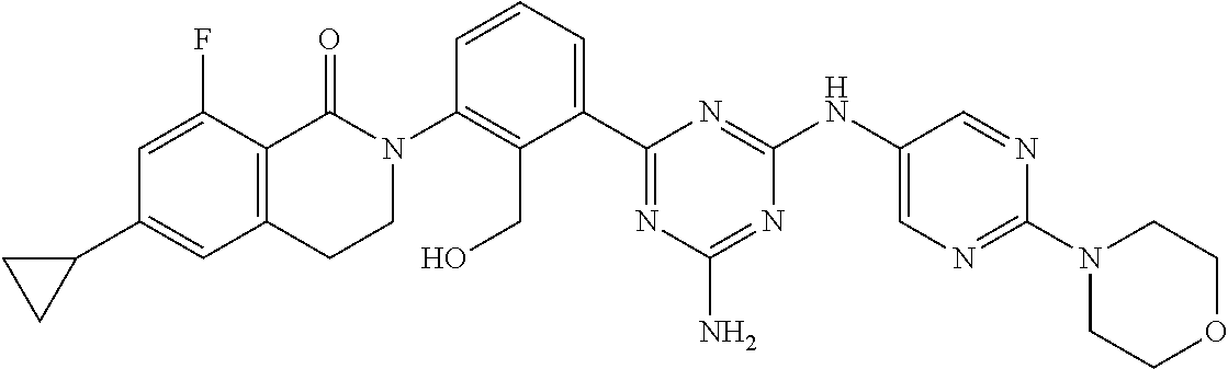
C1(C2=CC3=C(C(F)=C2)C(=O)N(C2=C(CO)C(C4=NC(N)=NC(NC5=CN=C(N6CCOCC6)N=C5)=N4)=CC=C2)CC3)CC1
